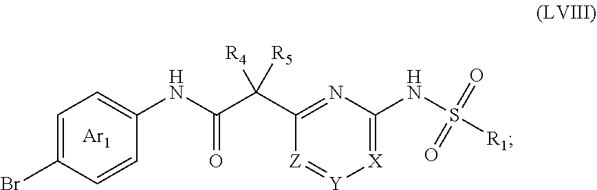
C1=C(Br)C=CC(NC(C(C2=NC(NS([R1])(=O)=O)=[X][Y]=[Z]2)([R4])[R5])=O)=C1.[Ar1]
